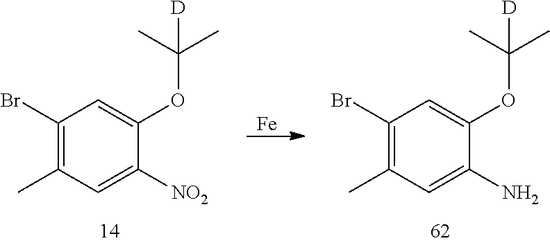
C1(Br)=C(C)C=C([NO2])C(OC(C)(C)[D])=C1.[Fe].C1(Br)=C(C)C=C(N)C(OC(C)(C)[D])=C1
